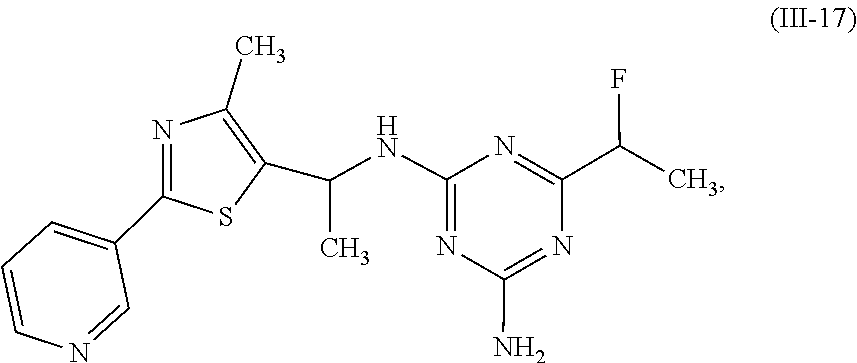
C(C1=NC(NC(C2=C(C)N=C(C3=CC=CN=C3)S2)C)=NC(N)=N1)(F)C
